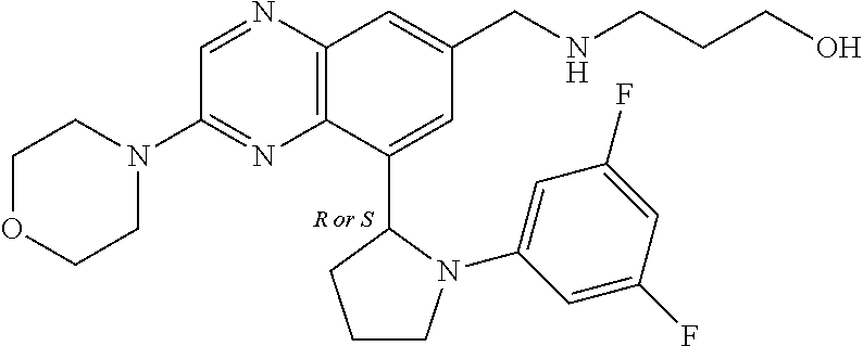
C1OCCN(C2=NC3=C(N=C2)C=C(CNCCCO)C=C3C2CCCN2C2=CC(F)=CC(F)=C2)C1
